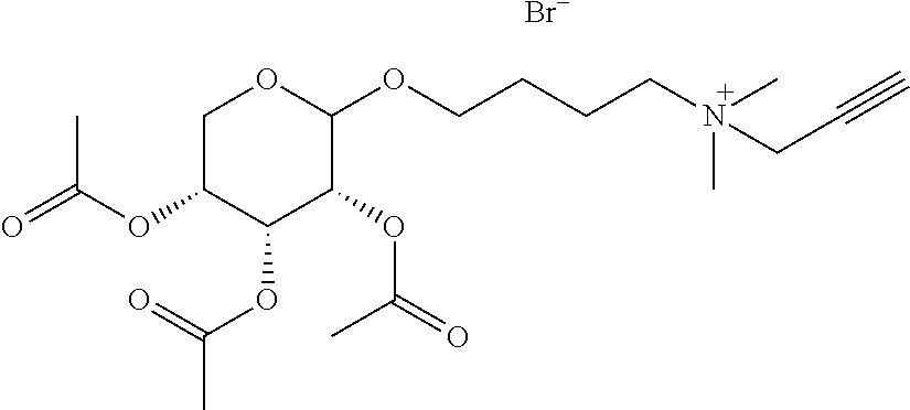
C1C(OC(=O)C)C(OC(=O)C)C(OC(=O)C)C(OCCCCN(C)(CC#C)C)O1.[Br-]
